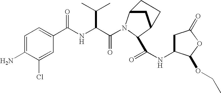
C(C(NC(C1=CC=C(N)C(Cl)=C1)=O)C(C)C)(=O)N1C2CC(C1C(=O)NC1CC(=O)OC1OCC)CC2
